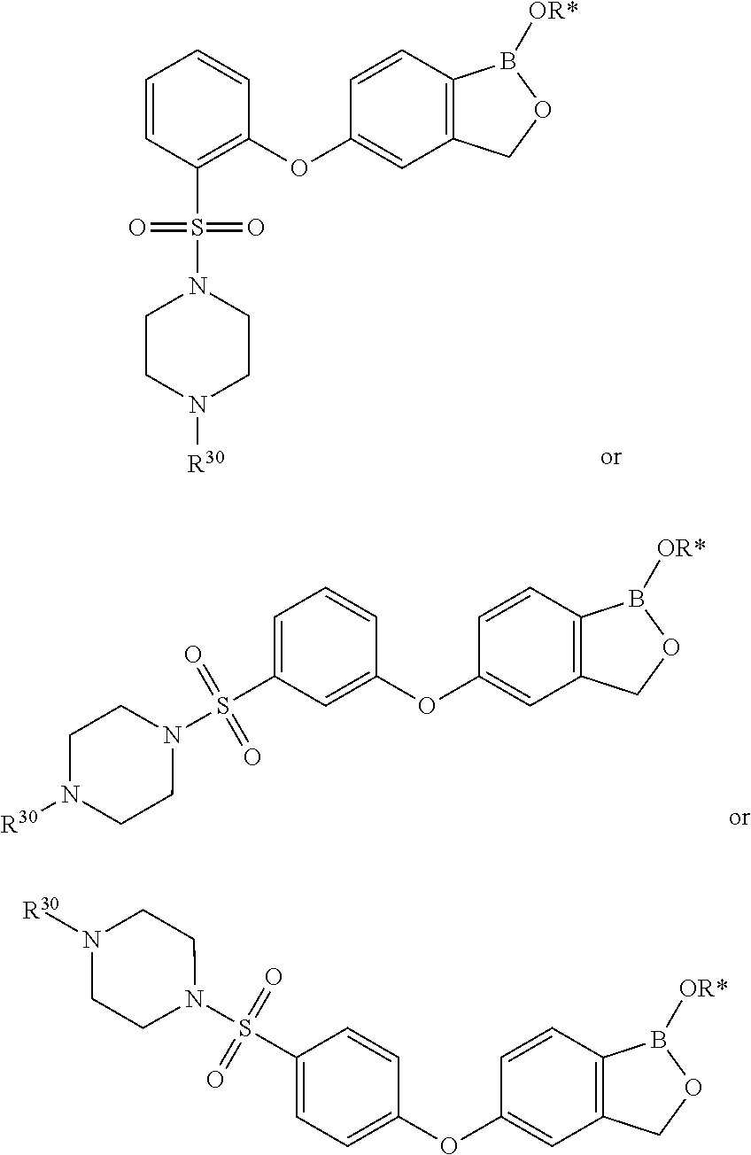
C1=CC(S(=O)(=O)N2CCN([R30])CC2)=C(OC2=CC3=C(C=C2)B([OR*])OC3)C=C1.C1=C(S(N2CCN([R30])CC2)(=O)=O)C=C(OC2=CC3=C(C=C2)B([OR*])OC3)C=C1.C1(S(N2CCN([R30])CC2)(=O)=O)=CC=C(OC2=CC3=C(C=C2)B([OR*])OC3)C=C1
